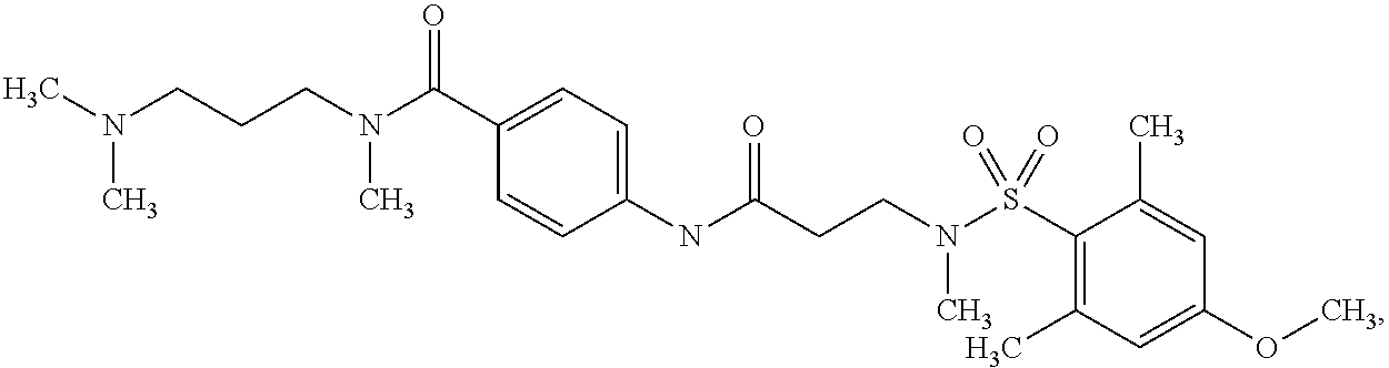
C1(NC(CCN(S(C2=C(C)C=C(OC)C=C2C)(=O)=O)C)=O)=CC=C(C(N(CCCN(C)C)C)=O)C=C1
